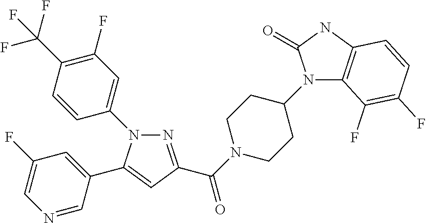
N1=C(C(=O)N2CCC(N3C4=C(NC3=O)C=CC(F)=C4F)CC2)C=C(C2=CC(F)=CN=C2)N1C1=CC(F)=C(C(F)(F)F)C=C1
